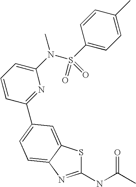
C1(NC(C)=O)=NC2=CC=C(C3=NC(N(S(C4=CC=C(C)C=C4)(=O)=O)C)=CC=C3)C=C2S1
